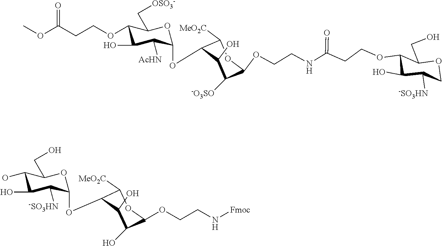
OC1C(O)C([-SO3HN])C(OC2C([MeO2C])OC(OCCN[Fmoc])C(O)C2O)OC1CO.O(C(CCOC1C(O)C([AcHN])C(OC2C([MeO2C])OC(OCCNC(CCOC3C(O)C([-SO3HN])COC3CO)=O)C([-O3SO])C2O)OC1C[OSO3-])=O)C
